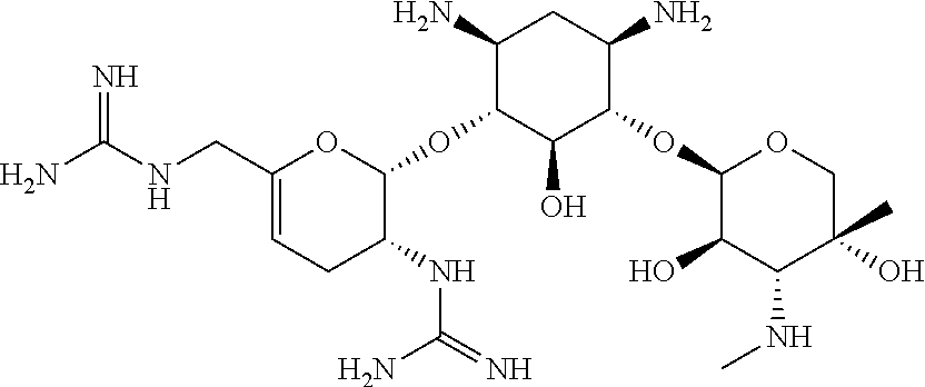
C1(CNC(N)=N)=CCC(NC(=N)N)C(OC2C(O)C(OC3C(O)C(NC)C(C)(O)CO3)C(N)CC2N)O1
